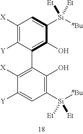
C1([X])=C([Y])C(C2=C([X])C([Y])=CC([Si]([nBu])([Et])[Et])=C2O)=C(O)C([Si]([nBu])([Et])[Et])=C1
